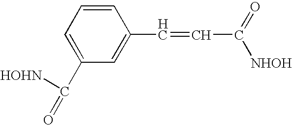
C1=CC=C(C(=O)[HOHN])C=C1C=CC(=O)[NHOH]
